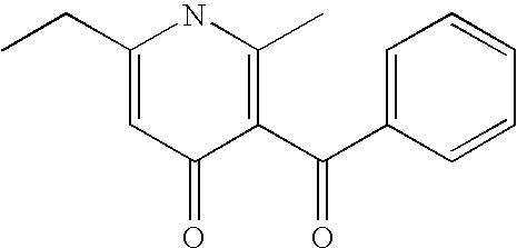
C1=C(C(C2=C(C)NC(CC)=CC2=O)=O)C=CC=C1
